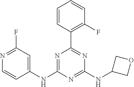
C1(NC2=CC(F)=NC=C2)=NC(C2=C(F)C=CC=C2)=NC(NC2COC2)=N1
